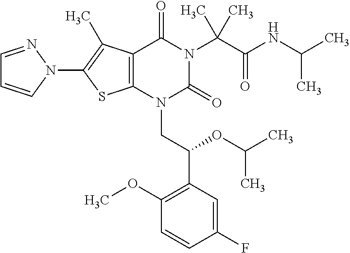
C12=C(C(C)=C(N3C=CC=N3)S1)C(=O)N(C(C(=O)NC(C)C)(C)C)C(=O)N2CC(C1=C(OC)C=CC(F)=C1)OC(C)C
